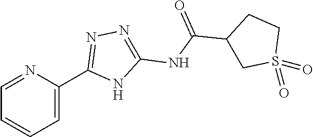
C1=C(C2=NN=C(NC(C3CS(=O)(=O)CC3)=O)N2)N=CC=C1
